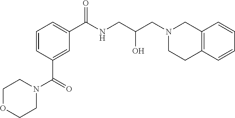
N1(CC(CNC(C2=CC=CC(C(=O)N3CCOCC3)=C2)=O)O)CCC2=C(C1)C=CC=C2
